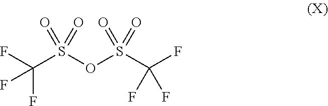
FC(S(OS(C(F)(F)F)(=O)=O)(=O)=O)(F)F
